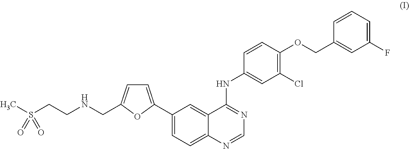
C12=CC=C(C3=CC=C(CNCCS(C)(=O)=O)O3)C=C1C(NC1=CC(Cl)=C(OCC3=CC(F)=CC=C3)C=C1)=NC=N2
